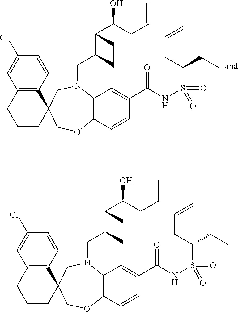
C12=C(C=CC(Cl)=C1)C1(CCC2)COC2=C(N(CC3C(C(O)CC=C)CC3)C1)C=C(C(NS(=O)(=O)C(CC=C)CC)=O)C=C2.C12=C(C=CC(Cl)=C1)C1(CCC2)COC2=C(N(CC3C(C(O)CC=C)CC3)C1)C=C(C(NS(=O)(=O)C(CC=C)CC)=O)C=C2
